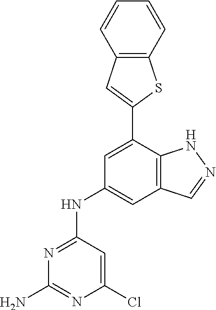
C12=C(C(C3=CC4=C(S3)C=CC=C4)=CC(NC3=NC(N)=NC(Cl)=C3)=C1)NN=C2
